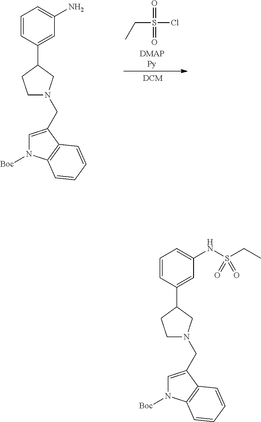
C1=CC(C2CCN(CC3=CN([Boc])C4=C3C=CC=C4)C2)=CC(N)=C1.CCS(=O)(=O)Cl.C1=CC(C2CCN(CC3=CN([Boc])C4=C3C=CC=C4)C2)=CC(NS(=O)(CC)=O)=C1
